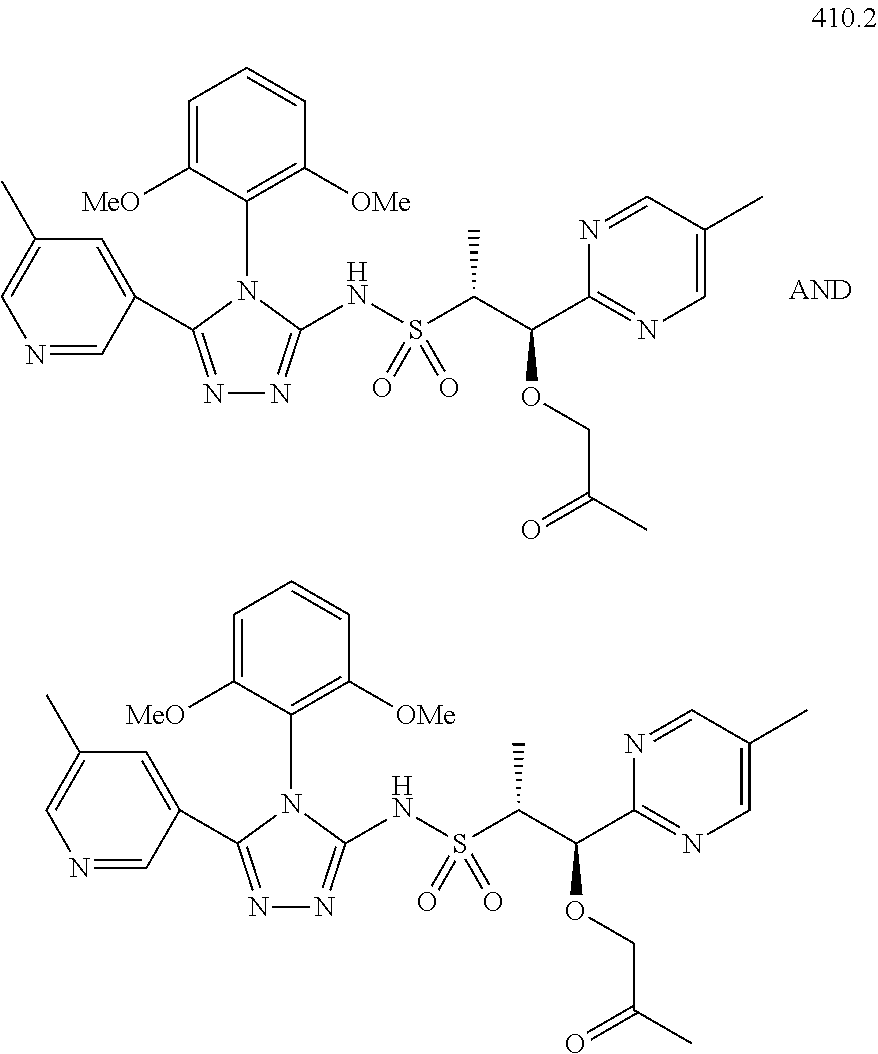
N1=CC(C2=NN=C(NS(C(C(C3=NC=C(C)C=N3)OCC(C)=O)C)(=O)=O)N2C2=C([OMe])C=CC=C2[MeO])=CC(C)=C1.N1=CC(C2=NN=C(NS(C(C(C3=NC=C(C)C=N3)OCC(C)=O)C)(=O)=O)N2C2=C([OMe])C=CC=C2[MeO])=CC(C)=C1
